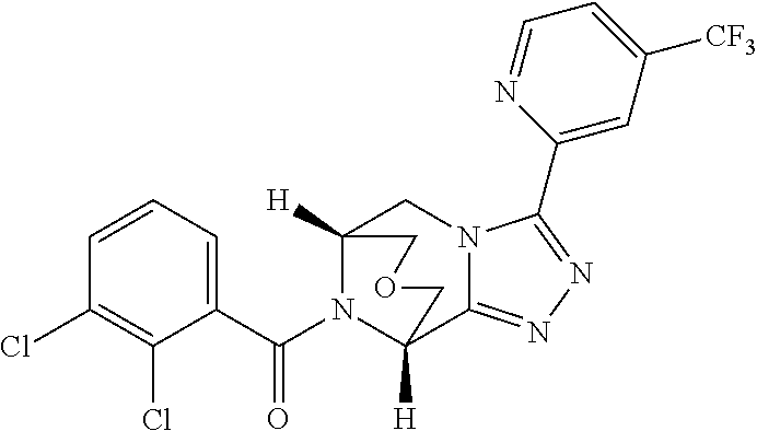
C1=CC=C(C(N2C3([H])CN4C(=NN=C4C4=CC([CF3])=CC=N4)C2([H])COC3)=O)C(Cl)=C1Cl
